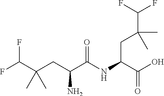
FC(C(CC(C(NC(C(O)=O)CC(C(F)F)(C)C)=O)N)(C)C)F
